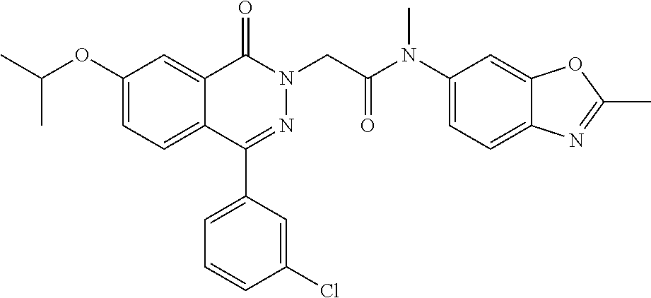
C12=CC(OC(C)C)=CC=C1C(C1=CC=CC(Cl)=C1)=NN(CC(=O)N(C1=CC=C3C(=C1)OC(C)=N3)C)C2=O
